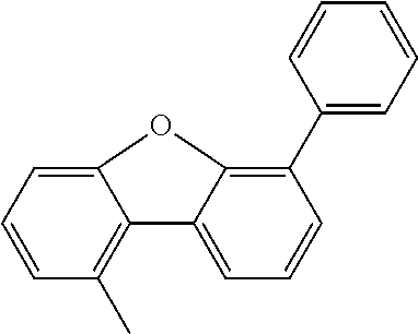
C1=CC(C)=C2C(=C1)OC1=C(C3=CC=CC=C3)C=CC=C21
